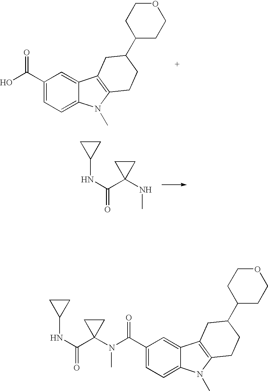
C1(C(O)=O)=CC=C2C(=C1)C1=C(N2C)CCC(C2CCOCC2)C1.N(C(C1(NC)CC1)=O)C1CC1.C1(C(N(C2(C(NC3CC3)=O)CC2)C)=O)=CC=C2C(=C1)C1=C(N2C)CCC(C2CCOCC2)C1
